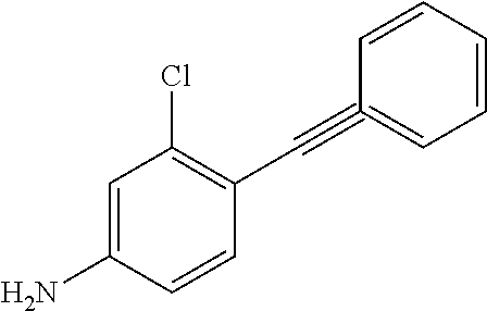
C1=C(N)C=CC(C#C2=CC=CC=C2)=C1Cl
